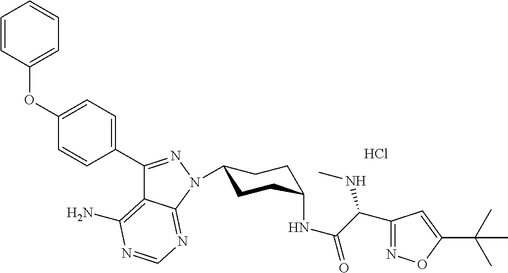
C1(C2=NN(C3CCC(NC(C(NC)C4=NOC(C(C)(C)C)=C4)=O)CC3)C3=NC=NC(N)=C23)=CC=C(OC2=CC=CC=C2)C=C1.Cl
